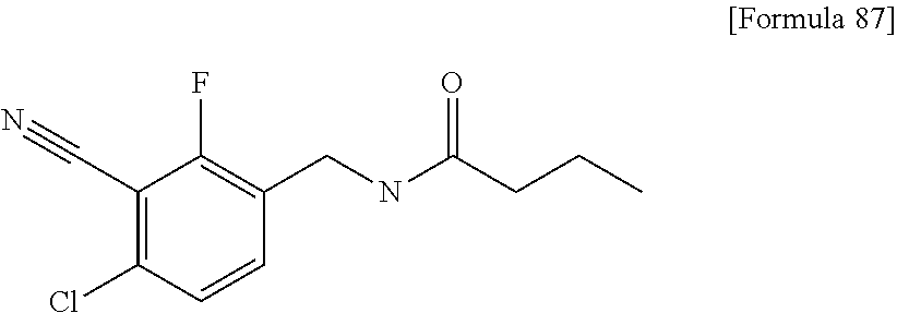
C1(C#N)=C(Cl)C=CC(CNC(CCC)=O)=C1F
